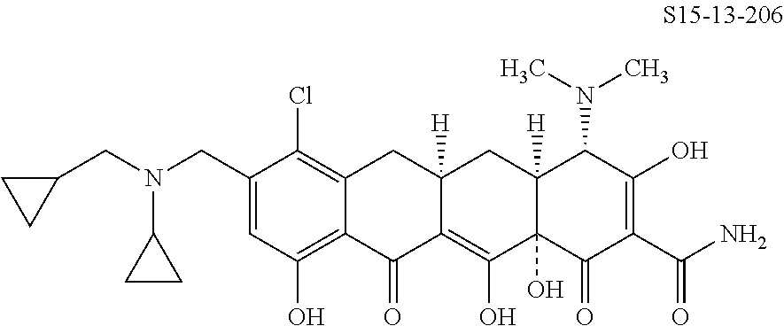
C12=C(Cl)C(CN(CC3CC3)C3CC3)=CC(O)=C1C(=O)C1=C(O)C3(O)C([H])(CC1([H])C2)C(N(C)C)C(O)=C(C(N)=O)C3=O
